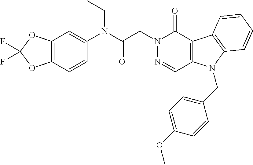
C12=C(C=CC(N(C(CN3N=CC4=C(C3=O)C3=C(N4CC4=CC=C(OC)C=C4)C=CC=C3)=O)CC)=C1)OC(F)(F)O2
